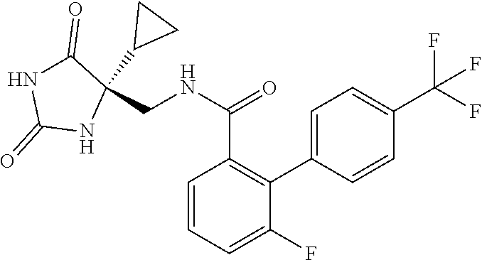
C1=C(C2=C(C(NCC3(C4CC4)C(=O)NC(=O)N3)=O)C=CC=C2F)C=CC(C(F)(F)F)=C1
